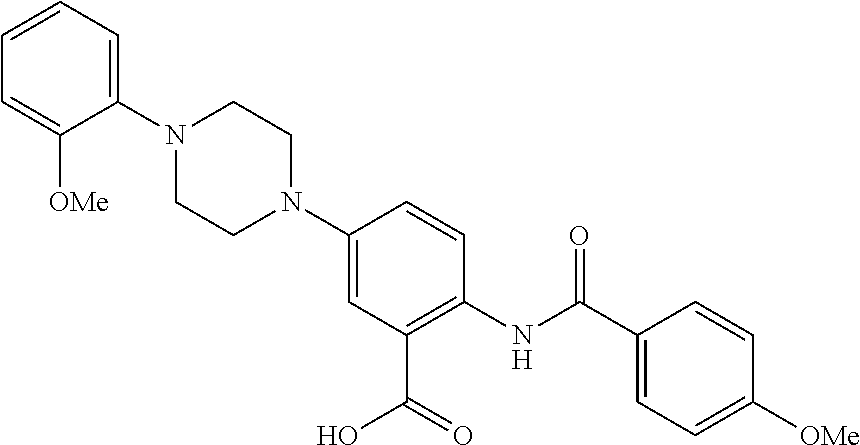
C1=CC=C(N2CCN(C3=CC(C(=O)O)=C(NC(C4=CC=C([OMe])C=C4)=O)C=C3)CC2)C([OMe])=C1
